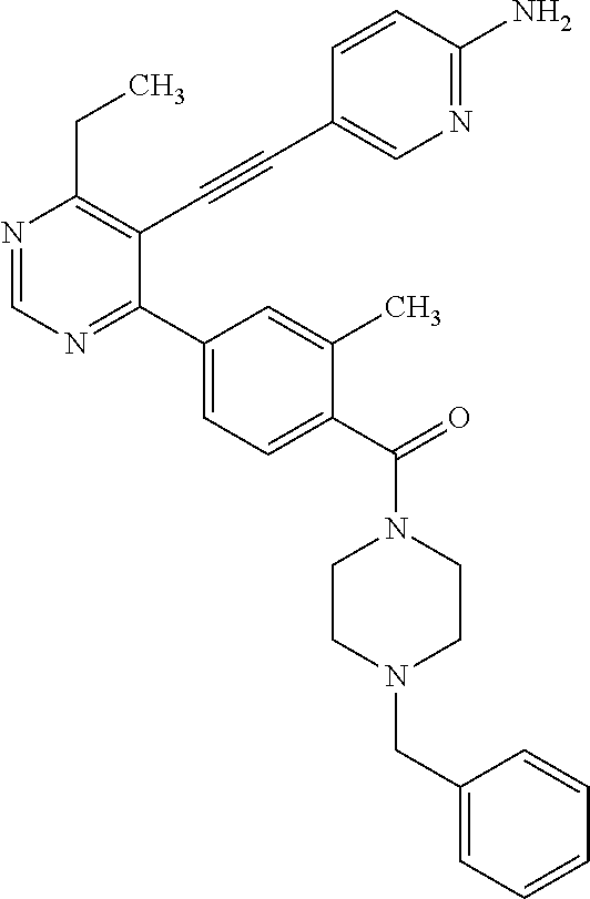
N1=CN=C(C2=CC=C(C(=O)N3CCN(CC4=CC=CC=C4)CC3)C(C)=C2)C(C#CC2=CN=C(N)C=C2)=C1CC
